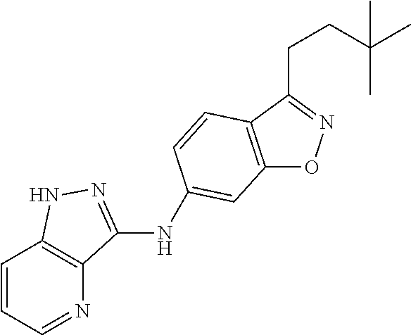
C12=C(C(CCC(C)(C)C)=NO1)C=CC(NC1=NNC3=C1N=CC=C3)=C2
